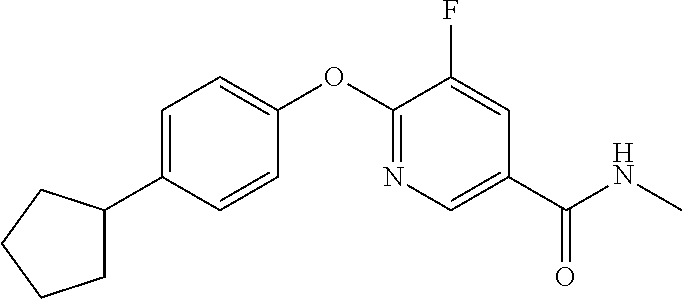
C1=C(C2CCCC2)C=CC(OC2=NC=C(C(NC)=O)C=C2F)=C1
